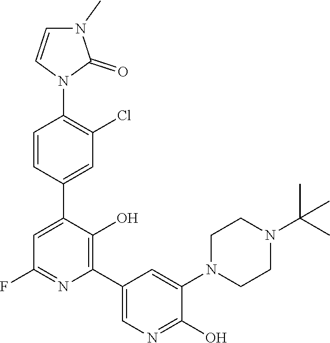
C1=CC(C2=CC(F)=NC(C3=CN=C(O)C(N4CCN(C(C)(C)C)CC4)=C3)=C2O)=CC(Cl)=C1N1C(=O)N(C)C=C1
